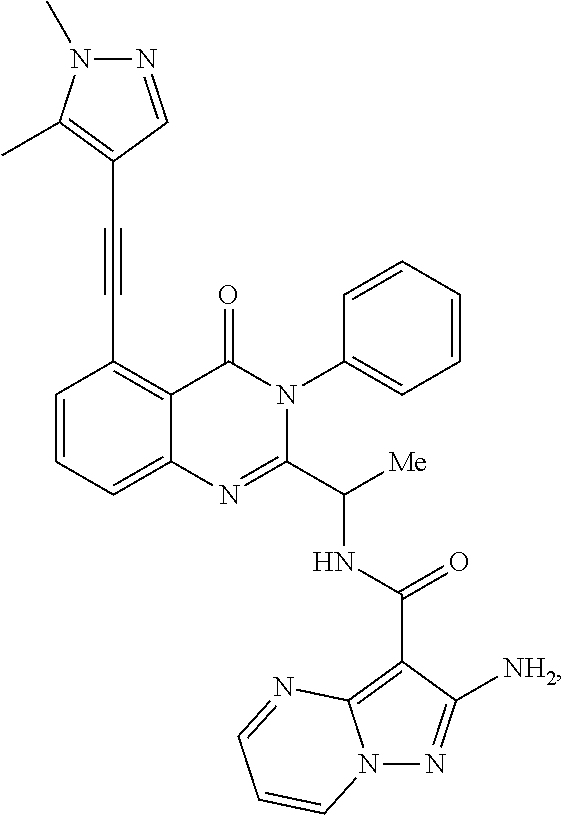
C12=CC=CC(C#CC3=C(C)N(C)N=C3)=C1C(=O)N(C1=CC=CC=C1)C(C([Me])NC(C1=C3N(N=C1[NH2])C=CC=N3)=O)=N2
